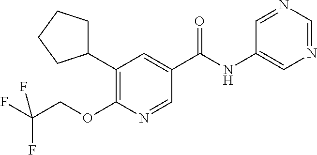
C1(C2=C(OCC(F)(F)F)N=CC(C(=O)NC3=CN=CN=C3)=C2)CCCC1
